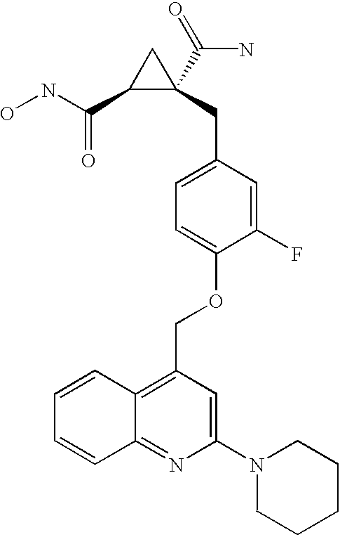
C1(C(NO)=O)C(CC2=CC=C(OCC3=C4C(=NC(N5CCCCC5)=C3)C=CC=C4)C(F)=C2)(C(=O)N)C1
